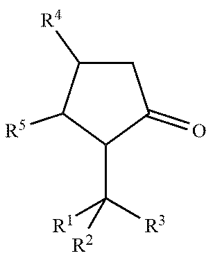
C1([R4])CC(=O)C(C([R3])([R1])[R2])C1[R5]
